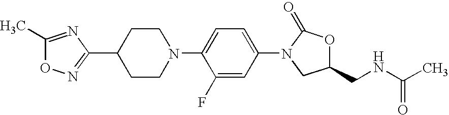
C1(C2CCN(C3=CC=C(N4CC(CNC(C)=O)OC4=O)C=C3F)CC2)=NOC(C)=N1
